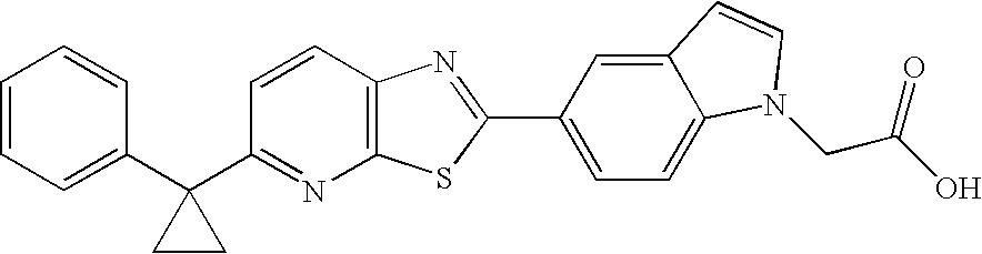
C1=CC=C(C2(C3=NC4=C(C=C3)N=C(C3=CC=C5C(=C3)C=CN5CC(O)=O)S4)CC2)C=C1
